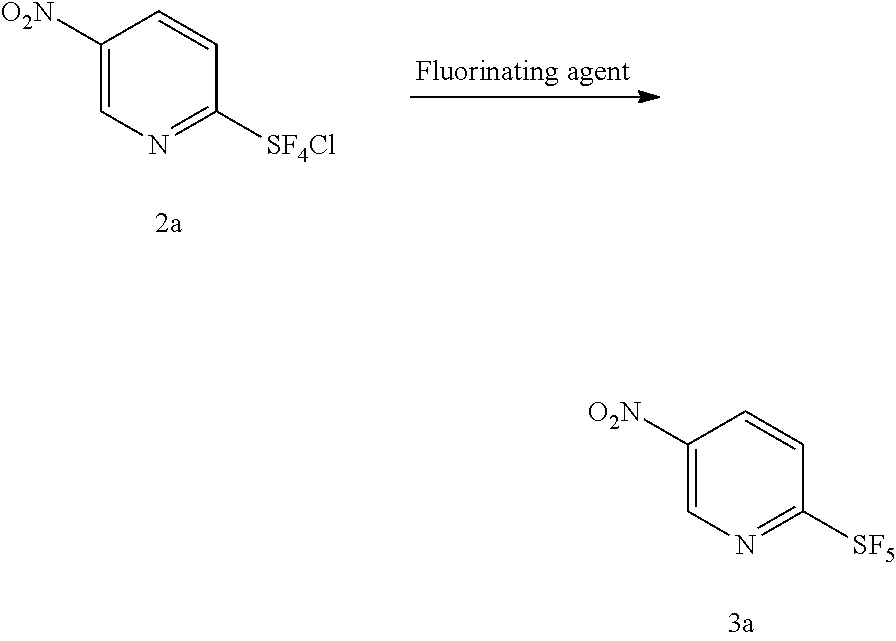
C1([O2N])=CN=C([SF4Cl])C=C1.C1([O2N])=CN=C([SF5])C=C1
